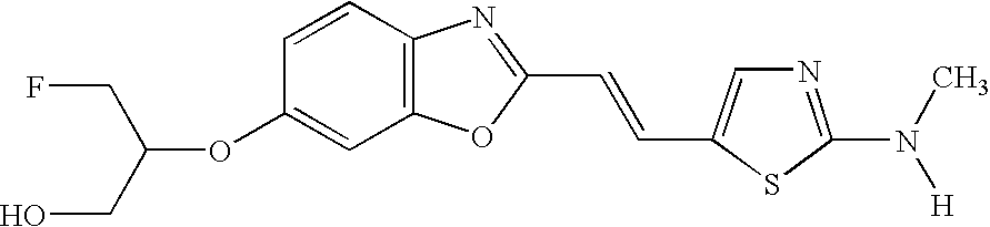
C(OC1=CC2=C(C=C1)N=C(C=CC1=CN=C(N(C)[H])S1)O2)(CO)CF
